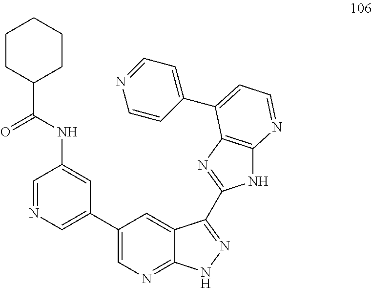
C1=NC=C(C2=CN=C3C(=C2)C(C2=NC4=C(N2)N=CC=C4C2=CC=NC=C2)=NN3)C=C1NC(C1CCCCC1)=O
